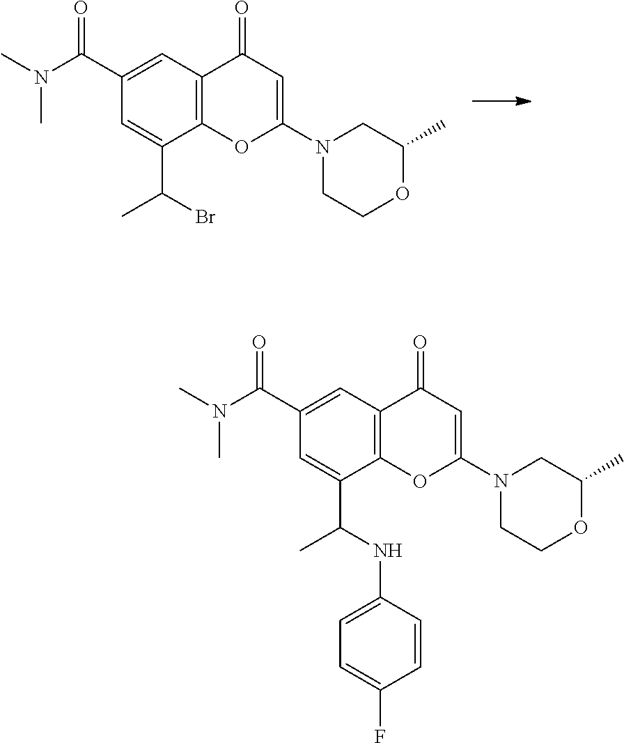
C1=C(C(N(C)C)=O)C=C(C(Br)C)C2=C1C(=O)C=C(N1CCOC(C)C1)O2.C1=C(C(N(C)C)=O)C=C(C(NC2=CC=C(F)C=C2)C)C2=C1C(=O)C=C(N1CCOC(C)C1)O2
